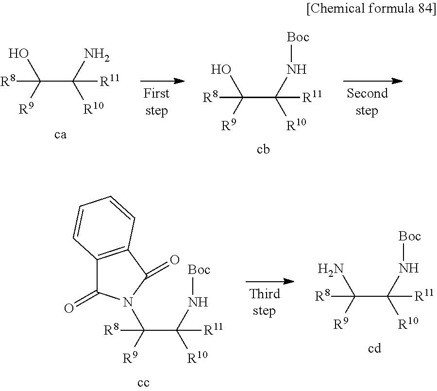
C(C(N)([R10])[R11])([R9])(O)[R8].C(C(N[Boc])([R10])[R11])([R9])(O)[R8].C(C(N[Boc])([R10])[R11])([R9])([R8])N1C(=O)C2=C(C1=O)C=CC=C2.C(C(N[Boc])([R10])[R11])([R9])([R8])N
